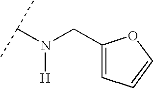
N([H])(CC1=CC=CO1)C(C)C
